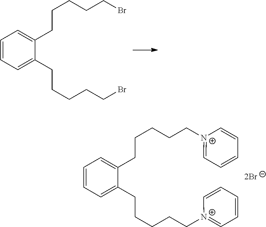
C1=CC=C(CCCCCBr)C(CCCCCBr)=C1.C1=CC=C(CCCCC[N+]2=CC=CC=C2)C(CCCCC[N+]2=CC=CC=C2)=C1
